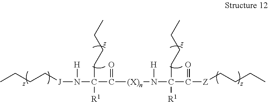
C(C(N([J]CCCC)[H])([R1])CCCC)([(X)n]N(C(C([Z]CCCC)=O)([R1])CCCC)[H])=O
